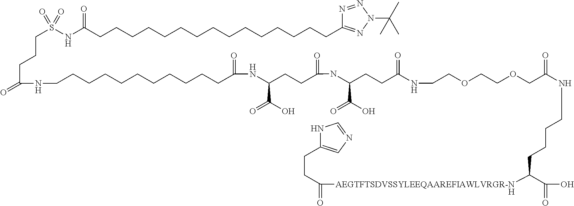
N1C(CCC(=O)[AEGTFTSDVSSYLEEQAAREFIAWLVRGR-N]C(C(=O)O)CCCCNC(=O)COCCOCCNC(CCC(NC(=O)CCC(NC(=O)CCCCCCCCCCCNC(CCCS(NC(CCCCCCCCCCCCCCCC2=NN(C(C)(C)C)N=N2)=O)(=O)=O)=O)C(O)=O)C(O)=O)=O)=CN=C1.[H]
